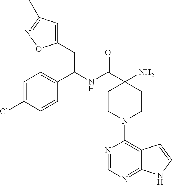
C1(N)(C(=O)NC(CC2=CC(C)=NO2)C2=CC=C(Cl)C=C2)CCN(C2=C3C(=NC=N2)NC=C3)CC1
